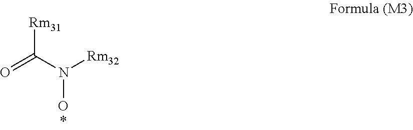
C(N([Rm32])O)(=O)[Rm31]
